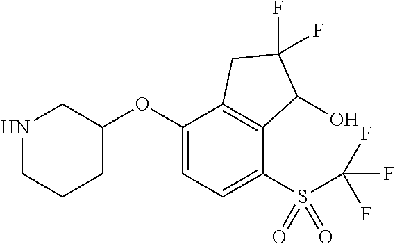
C1(OC2CNCCC2)=CC=C(S(=O)(=O)C(F)(F)F)C2=C1CC(F)(F)C2O
